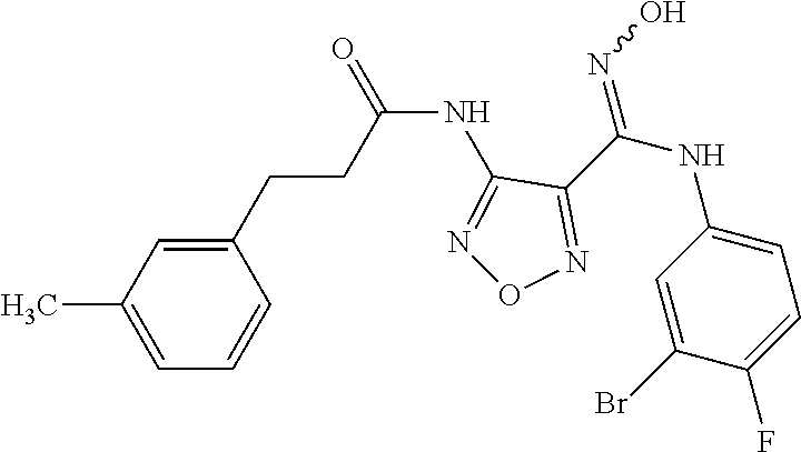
C(NC1=NON=C1C(NC1=CC=C(F)C(Br)=C1)=NO)(=O)CCC1=CC(C)=CC=C1
